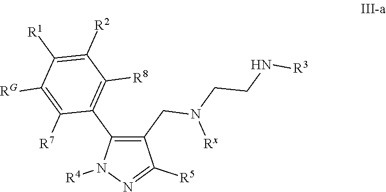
C1(CN(CCN[R3])[Rx])=C(C2=C([R8])C([R2])=C([R1])C([RG])=C2[R7])N([R4])N=C1[R5]
